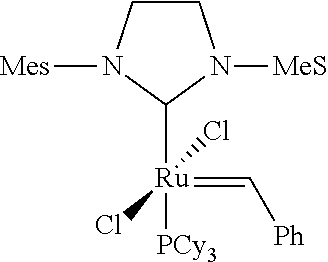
C1CN([Mes])C([Ru](=C[Ph])([PCy3])(Cl)Cl)N1[MeS]
